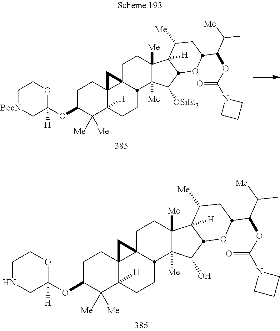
C1NCC([H])(OC2C([Me])([Me])C3([H])C4(CC2)C2(C4)CCC4([Me])C([Me])(C(O)C5C4([H])C([Me])CC(C(C([Me])C)OC(N4CCC4)=O)O5)C2CC3)OC1.C1[BocN]CC([H])(OC2C([Me])([Me])C3([H])C4(CC2)C2(C4)CCC4([Me])C([Me])(C([OSiEt3])C5C4([H])C([Me])CC(C(C([Me])C)OC(N4CCC4)=O)O5)C2CC3)OC1
